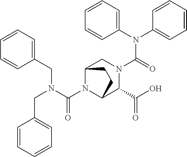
C1(N(C2=CC=CC=C2)C(=O)N2CC3N(C(N(CC4=CC=CC=C4)CC4=CC=CC=C4)=O)C(C2C(O)=O)CC3)=CC=CC=C1
